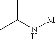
CC(C)N[M]
